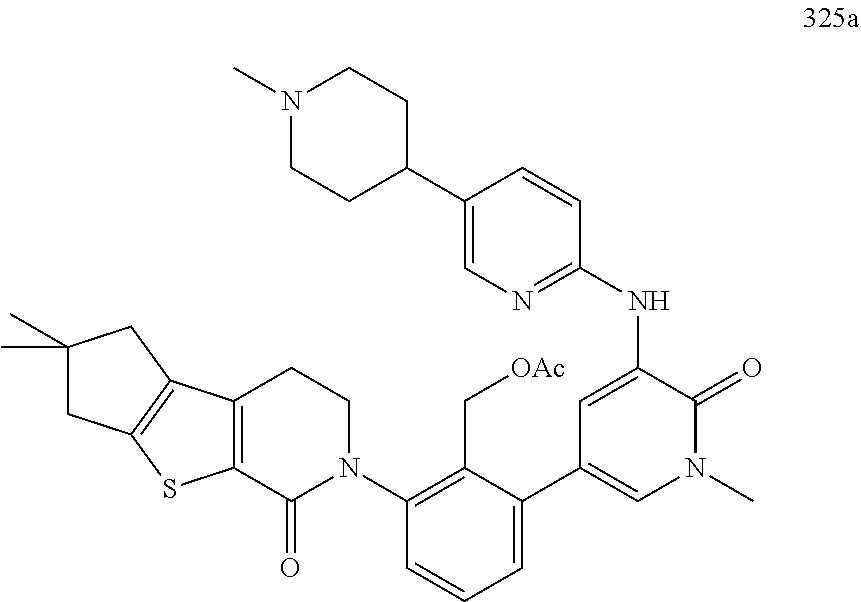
C1=C(NC2=NC=C(C3CCN(C)CC3)C=C2)C(=O)N(C)C=C1C1=CC=CC(N2CCC3=C(C2=O)SC2=C3CC(C)(C)C2)=C1C[OAc]
